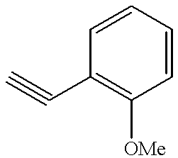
C1=CC=CC([OMe])=C1C#C
